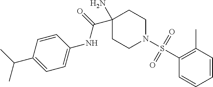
CC(C1=CC=C(NC(=O)C2(N)CCN(S(C3=C(C)C=CC=C3)(=O)=O)CC2)C=C1)C
